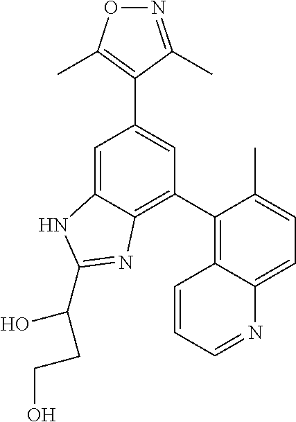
C1=C2C(=C(C3=C4C(=CC=C3C)N=CC=C4)C=C1C1=C(C)ON=C1C)N=C(C(O)CCO)N2
